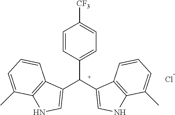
C1=CC(C(C2=CNC3=C2C=CC=C3C)C2=CNC3=C2C=CC=C3C)=CC=C1[CF3].Cl
